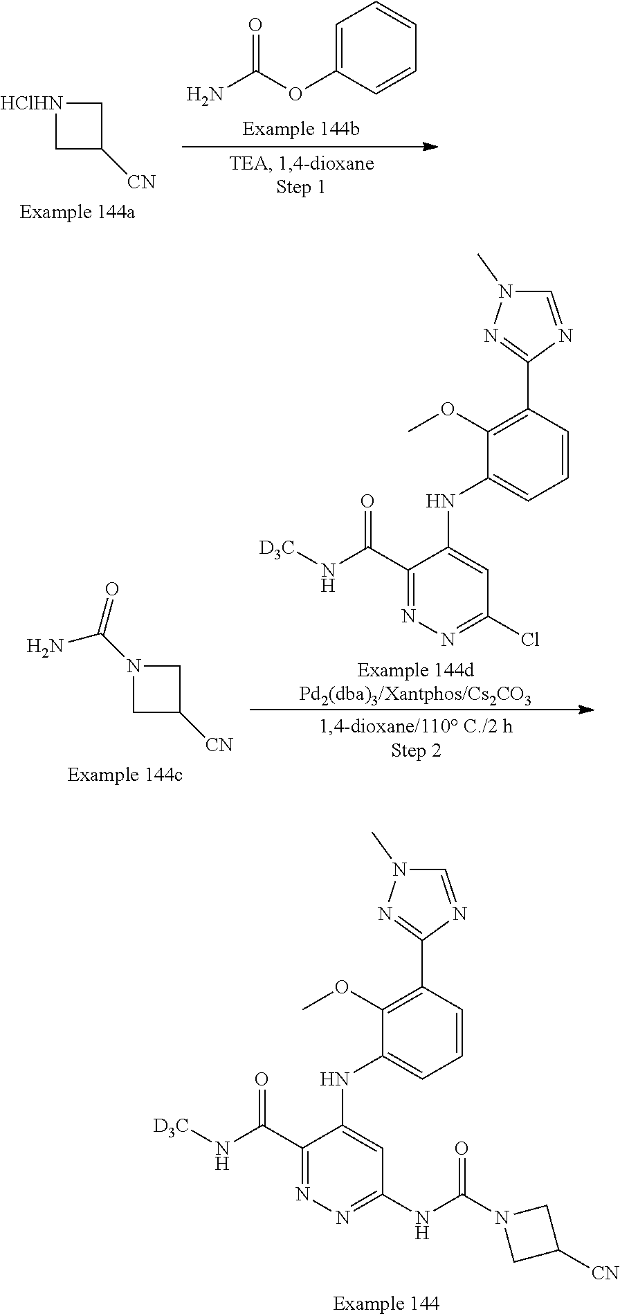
C1C([CN])CN1C(=O)N.N1=C(C(N[D3C])=O)C(NC2=CC=CC(C3=NN(C)C=N3)=C2OC)=CC(Cl)=N1.C1=C(OC(N)=O)C=CC=C1.C1C([CN])C[HClHN]1.N1=C(C(N[D3C])=O)C(NC2=CC=CC(C3=NN(C)C=N3)=C2OC)=CC(NC(N2CC([CN])C2)=O)=N1
